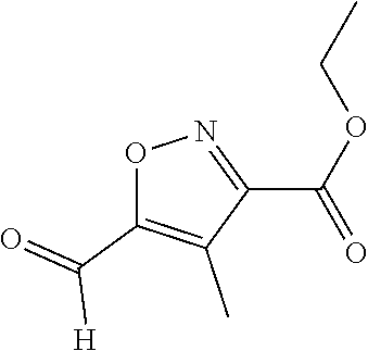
O1C(C(=O)[H])=C(C)C(C(=O)OCC)=N1
